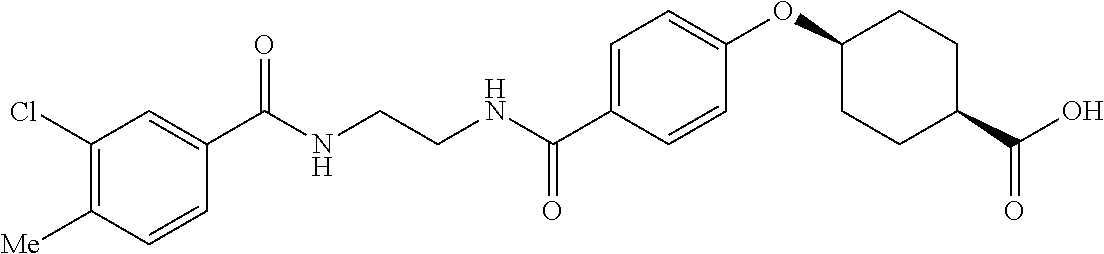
C1(C(NCCNC(C2=CC=C(OC3CCC(C(O)=O)CC3)C=C2)=O)=O)=CC(Cl)=C([Me])C=C1
